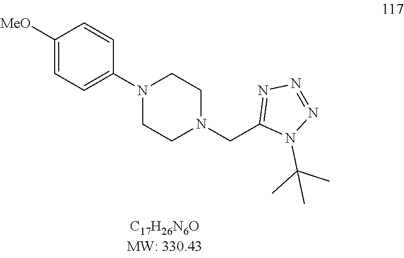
C1([MeO])=CC=C(N2CCN(CC3=NN=NN3C(C)(C)C)CC2)C=C1
